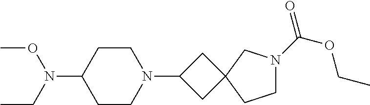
C1CC(N(CC)OC)CCN1C1CC2(C1)CN(C(=O)OCC)CC2
